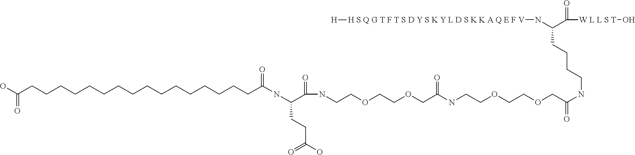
C(COCCOCCNC(COCCOCCNC(C(NC(CCCCCCCCCCCCCCCCC(O)=O)=O)CCC(O)=O)=O)=O)(=O)NCCCCC(N[H S Q G T F T S D Y S K Y L D S K K A Q E F V][H])C([W L L S T]O)=O
